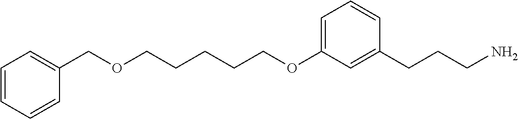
C1=CC=CC(COCCCCCOC2=CC=CC(CCCN)=C2)=C1
